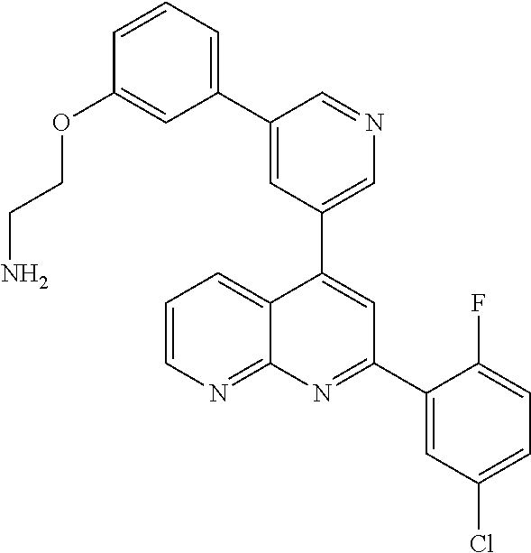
C1=C(C2=CC=CC(OCCN)=C2)C=NC=C1C1=CC(C2=CC(Cl)=CC=C2F)=NC2=NC=CC=C12
